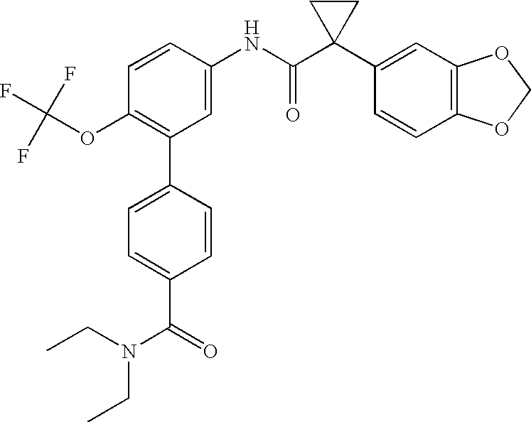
C1(NC(C2(C3=CC4=C(C=C3)OCO4)CC2)=O)=CC(C2=CC=C(C(=O)N(CC)CC)C=C2)=C(OC(F)(F)F)C=C1
